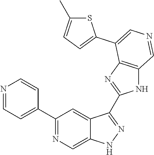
C1(C2=CC=NC=C2)=NC=C2C(=C1)C(C1=NC3=C(N1)C=NC=C3C1=CC=C(C)S1)=NN2
